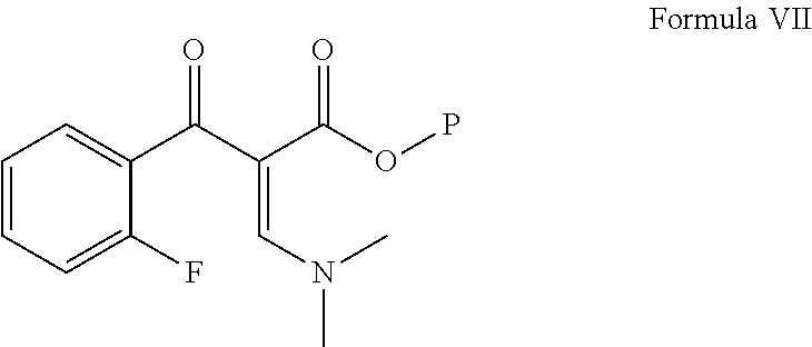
C1=CC=C(F)C(C(=O)C(=CN(C)C)C(OP)=O)=C1
